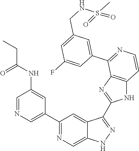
C1=NC=C(C2=NC=C3C(=C2)C(C2=NC4=C(N2)C=CN=C4C2=CC(CNS(C)(=O)=O)=CC(F)=C2)=NN3)C=C1NC(CC)=O
